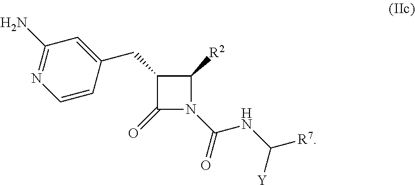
C1([R2])C(CC2=CC(N)=NC=C2)C(=O)N1C(NC([R7])[Y])=O
